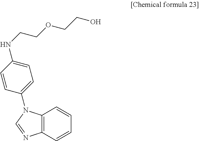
C12=C(C=CC=C1)N=CN2C1=CC=C(NCCOCCO)C=C1
